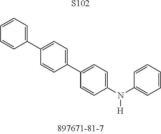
C1(N(C2=CC=CC=C2)[H])=CC=C(C2=CC=C(C3=CC=CC=C3)C=C2)C=C1.[S102]
